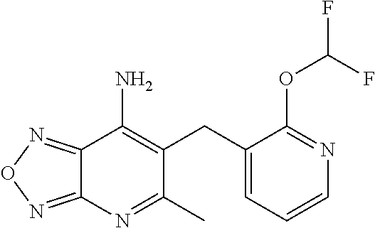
C12=NON=C1N=C(C)C(CC1=CC=CN=C1OC(F)F)=C2N
